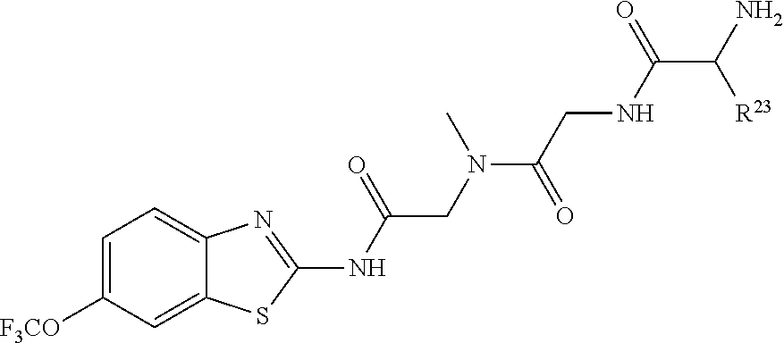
C1=C([F3CO])C=C2C(=C1)N=C(NC(CN(C(CNC(C(N)[R23])=O)=O)C)=O)S2
